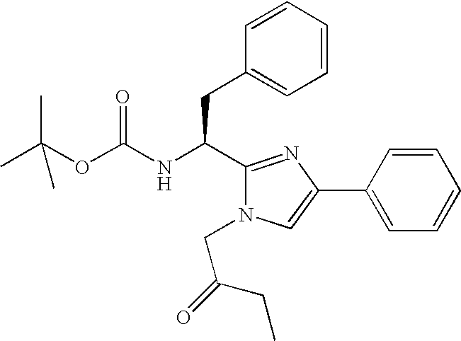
CC(OC(NC(C1=NC(C2=CC=CC=C2)=CN1CC(CC)=O)CC1=CC=CC=C1)=O)(C)C
